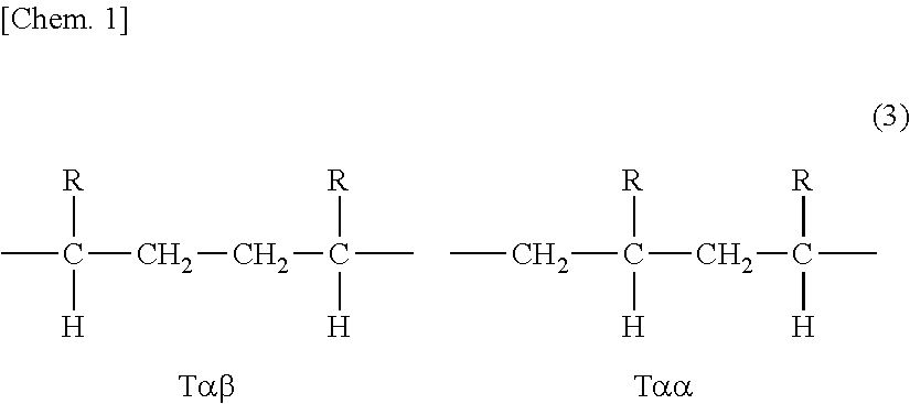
CC([R])([H])CCC([R])(C)[H].C(C([R])([H])CC([R])(C)[H])C
